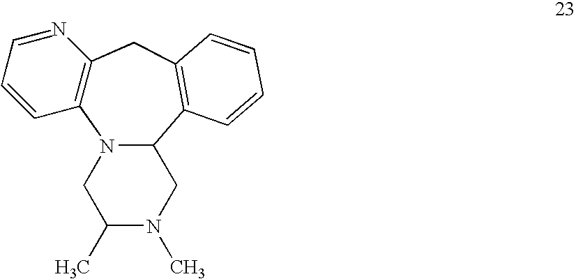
C12=C(CC3=C(C4N1CC(C)N(C)C4)C=CC=C3)N=CC=C2
